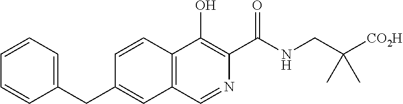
C1=CC=C(CC2=CC3=C(C=C2)C(O)=C(C(NCC([CO2H])(C)C)=O)N=C3)C=C1
